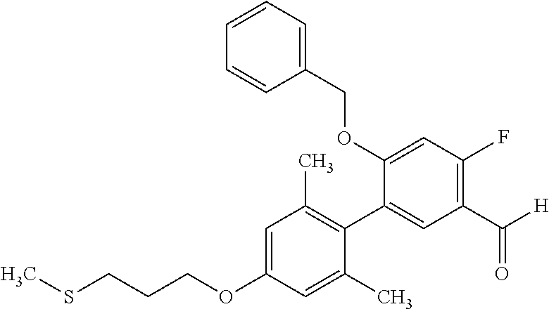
C1=C(OCCCSC)C=C(C)C(C2=CC(C([H])=O)=C(F)C=C2OCC2=CC=CC=C2)=C1C
